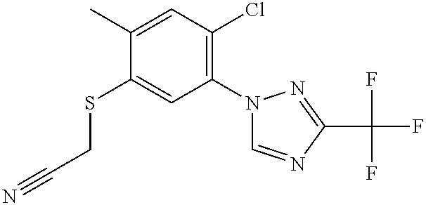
C1(C)=CC(Cl)=C(N2C=NC(C(F)(F)F)=N2)C=C1SCC#N
